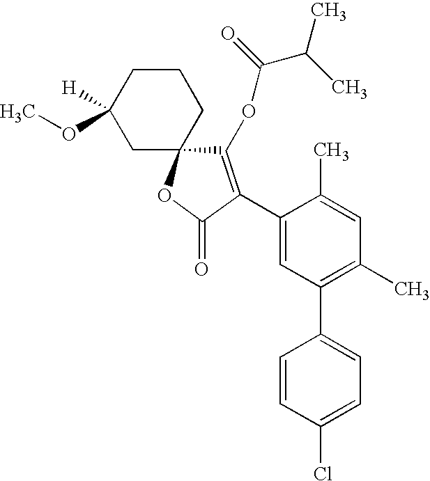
C1CC(OC)([H])CC2(C1)OC(=O)C(C1=CC(C3=CC=C(Cl)C=C3)=C(C)C=C1C)=C2OC(C(C)C)=O
